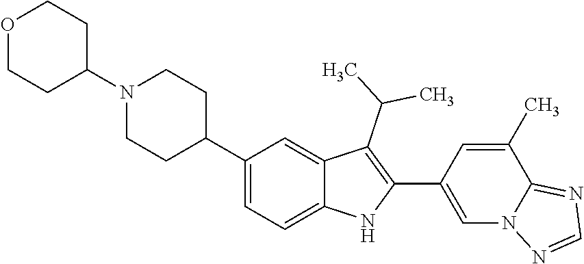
C1N(C2CCOCC2)CCC(C2=CC=C3C(=C2)C(C(C)C)=C(C2=CN4C(=NC=N4)C(C)=C2)N3)C1
